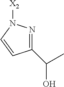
C1(C(O)C)=NN([X2])C=C1
